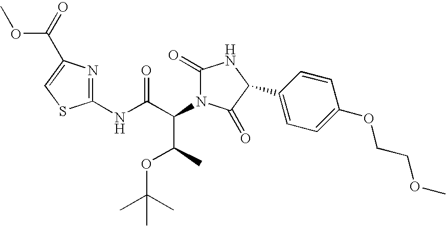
C1(NC(C(C(C)OC(C)(C)C)N2C(=O)NC(C3=CC=C(OCCOC)C=C3)C2=O)=O)=NC(C(=O)OC)=CS1
